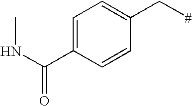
C1=C(C(NC)=O)C=CC(C[#])=C1
